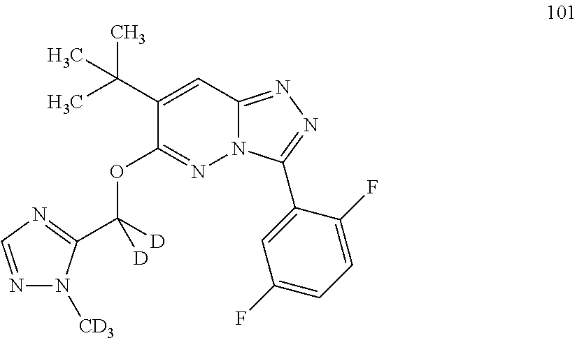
N1=CN=C(C(OC2=NN3C(=NN=C3C3=CC(F)=CC=C3F)C=C2C(C)(C)C)([D])[D])N1[CD3]
